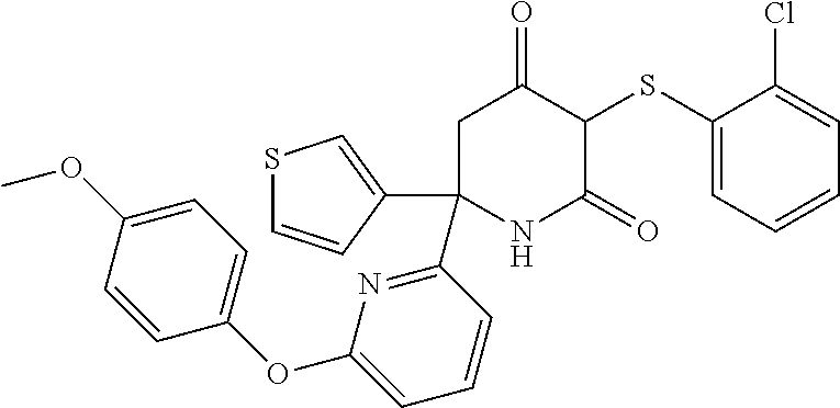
C1(SC2C(=O)CC(C3=NC(OC4=CC=C(OC)C=C4)=CC=C3)(C3=CSC=C3)NC2=O)=CC=CC=C1Cl
